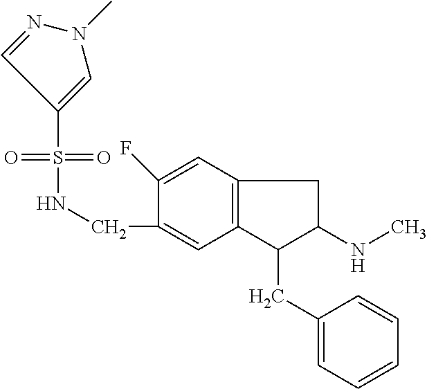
C1(S(=O)(=O)NCC2=CC3=C(C=C2F)CC(NC)C3CC2=CC=CC=C2)=CN(C)N=C1
